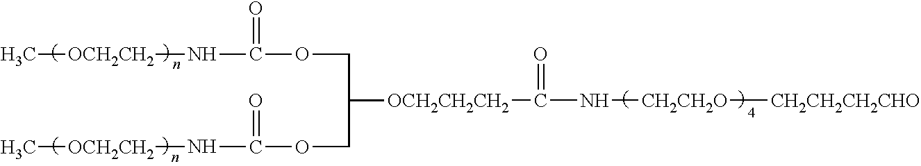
C([OCH2CH2CH2]C(N[CH2CH2O][CH2CH2CH2CHO])=O)(COC(N[OCH2CH2]C)=O)COC(N[OCH2CH2]C)=O
